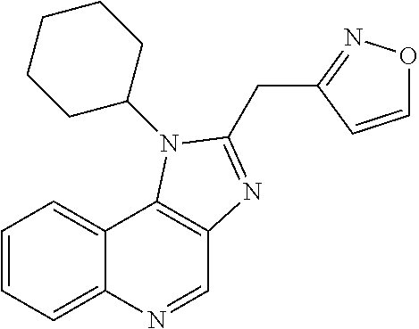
C1=CC=C2C(=C1)C1=C(C=N2)N=C(CC2=NOC=C2)N1C1CCCCC1
